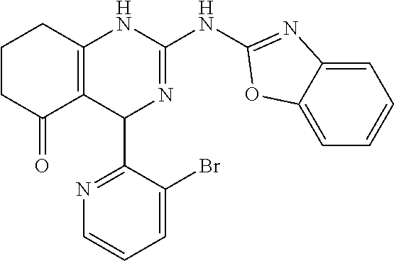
C1CC(=O)C2=C(C1)NC(NC1=NC3=CC=CC=C3O1)=NC2C1=NC=CC=C1Br
